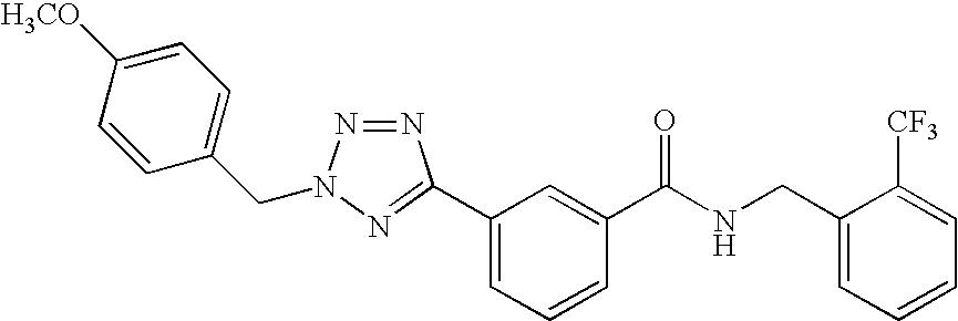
C1(CN2N=NC(C3=CC=CC(C(NCC4=CC=CC=C4[CF3])=O)=C3)=N2)=CC=C([H3CO])C=C1
